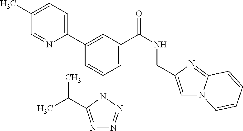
C1=C(C)C=NC(C2=CC(C(NCC3=CN4C(=N3)C=CC=C4)=O)=CC(N3C(C(C)C)=NN=N3)=C2)=C1
